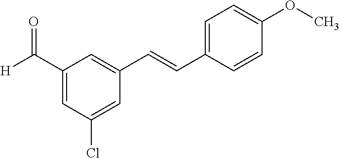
C1=C(C([H])=O)C=C(C=CC2=CC=C(OC)C=C2)C=C1Cl
